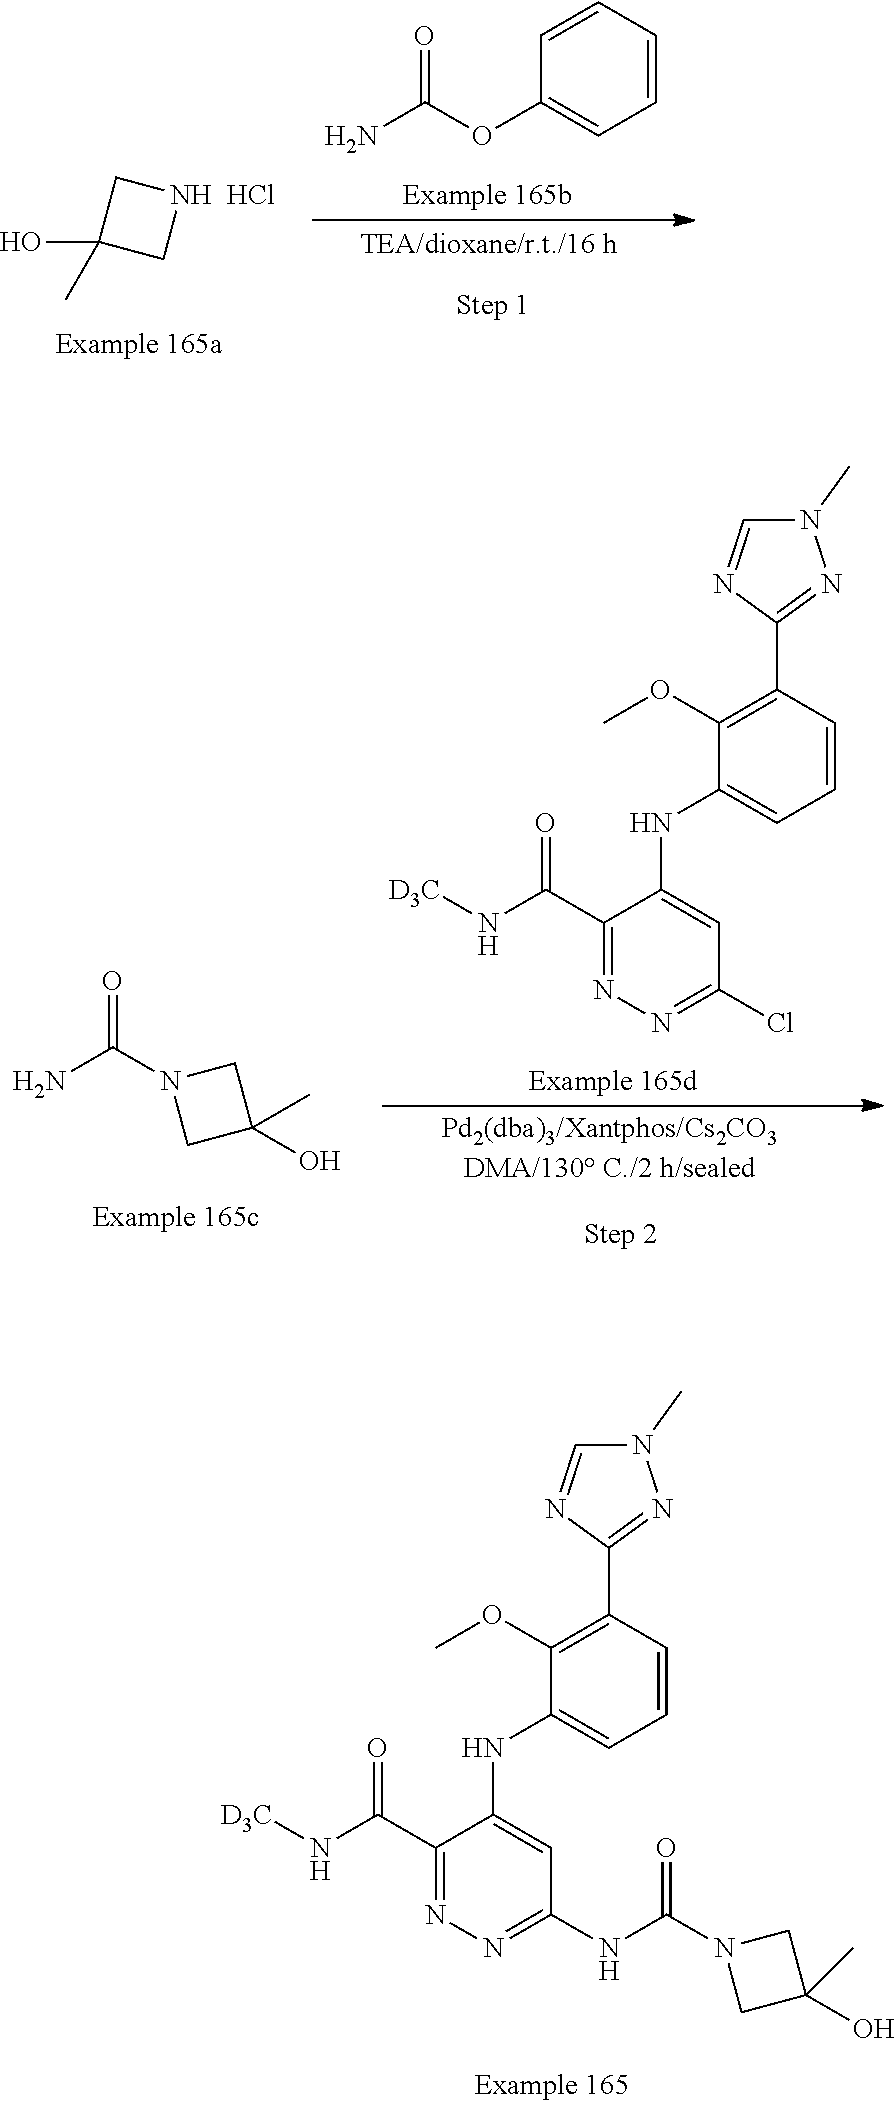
C1(O)(C)CNC1.Cl.C1=CC=CC=C1OC(N)=O.O=C(N1CC(O)(C)C1)N.C1(OC)=C(C2=NN(C)C=N2)C=CC=C1NC1=CC(Cl)=NN=C1C(=O)N[D3C].C1(OC)=C(C2=NN(C)C=N2)C=CC=C1NC1=CC(NC(N2CC(O)(C)C2)=O)=NN=C1C(=O)N[D3C]
